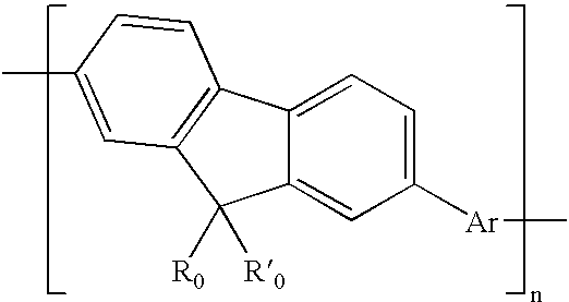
C12=CC([Ar]C)=CC=C1C1=C(C2([R0])[R0])C=C(C)C=C1
